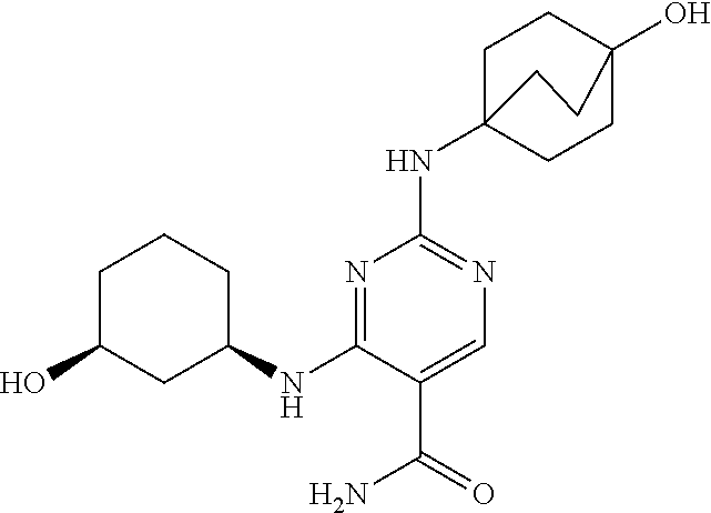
C1C(O)CC(NC2=NC(NC34CCC(O)(CC3)CC4)=NC=C2C(=O)N)CC1
